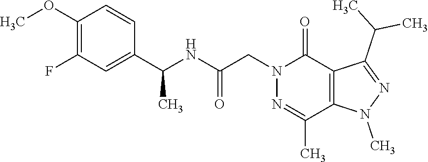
N1=C(C)C2=C(C(=O)N1CC(NC(C1=CC(F)=C(OC)C=C1)C)=O)C(C(C)C)=NN2C
